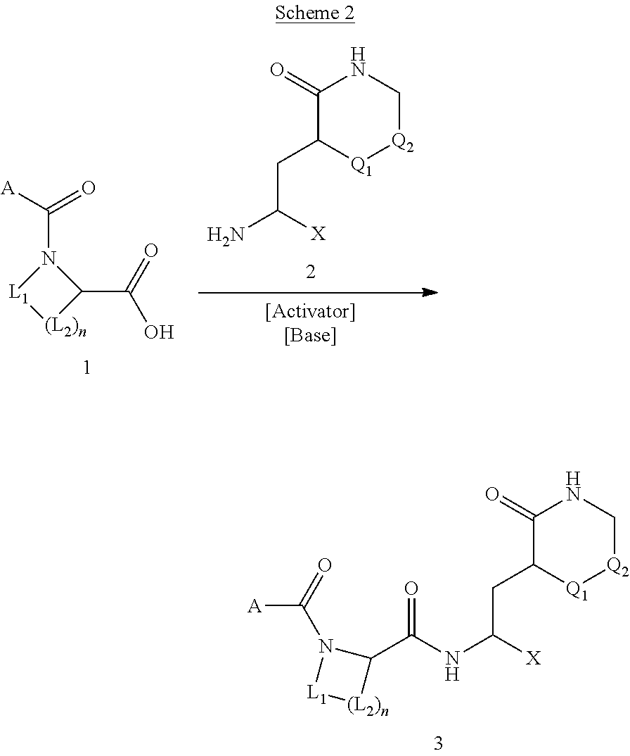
N1(C([A])=O)[L1][(L2)n]C1C(=O)O.C1(=O)C(CC(N)[X])[Q1][Q2]CN1.C1(=O)C(CC(NC(C2N(C(=O)[A])[L1][(L2)n]2)=O)[X])[Q1][Q2]CN1
